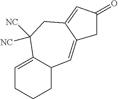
C1=C2C(CCC1)C=C1C(=CC(=O)C1)CC2([NC])[NC]
